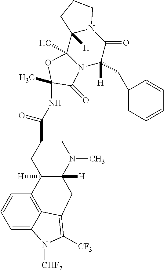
C12(O)N(C([H])(CC3=CC=CC=C3)C(=O)N3C1([H])CCC3)C(=O)C(NC(C1CC3([H])C([H])(N(C)C1)CC1=C([CF3])N([CHF2])C4=CC=CC3=C41)=O)(C)O2
